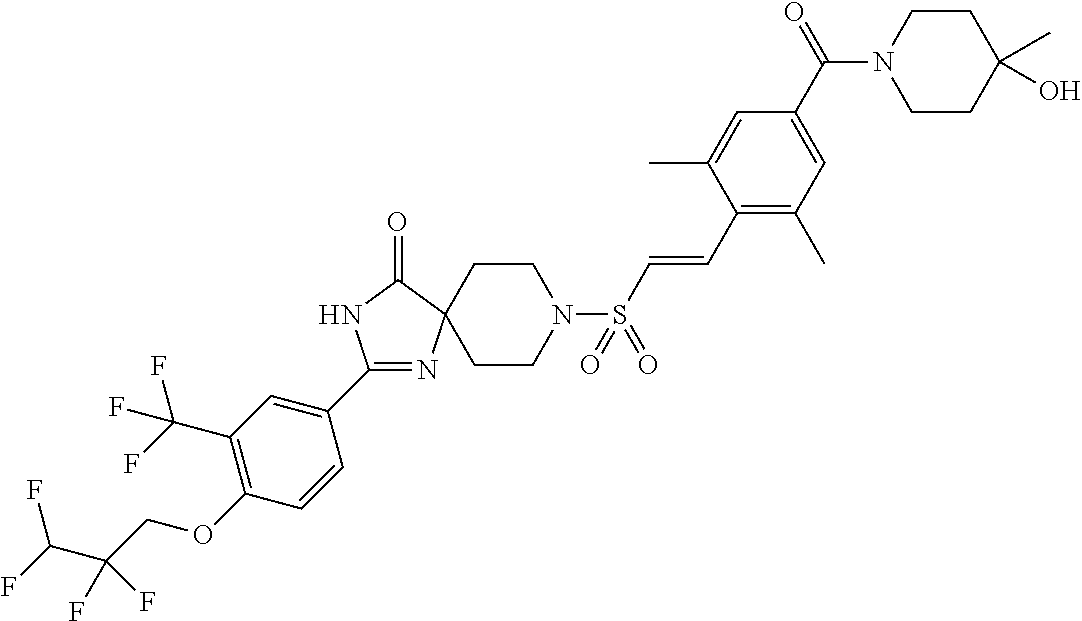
C1(C2=CC(C(F)(F)F)=C(OCC(C(F)F)(F)F)C=C2)=NC2(C(=O)N1)CCN(S(C=CC1=C(C)C=C(C(N3CCC(O)(C)CC3)=O)C=C1C)(=O)=O)CC2
